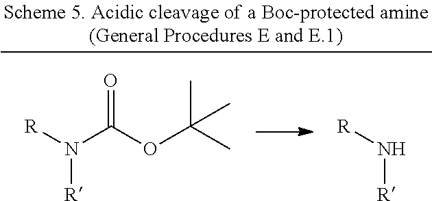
[R]N(C(OC(C)(C)C)=O)[R].[R]N[R]
